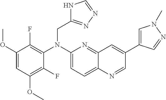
C1(F)=C(OC)C=C(OC)C(F)=C1N(C1=CC=C2C(=N1)C=C(C1=CN(C)N=C1)C=N2)CC1=NN=CN1
